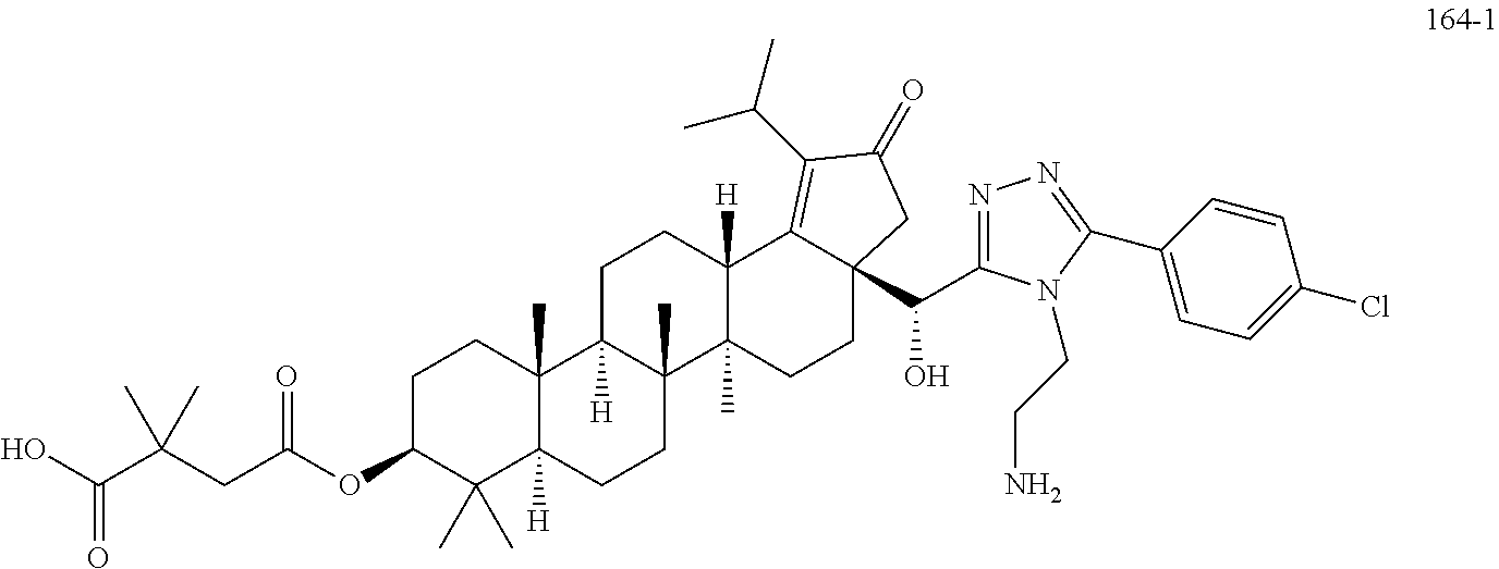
C1C(OC(CC(C(O)=O)(C)C)=O)C(C)(C)C2([H])C(C)(C1)C1([H])C(C)(CC2)C2(C)C([H])(CC1)C1=C(C(C)C)C(=O)CC1(C(C1=NN=C(C3=CC=C(Cl)C=C3)N1CCN)O)CC2
